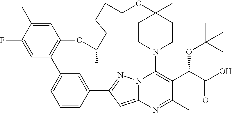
C1=CC2=CC(=C1)C1=C(C=C(C)C(F)=C1)OC(C)CCCCOC1(C)CCN(C3=C(C(C(O)=O)OC(C)(C)C)C(C)=NC4=CC2=NN43)CC1
